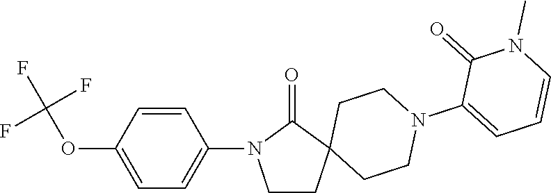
C1=CC(OC(F)(F)F)=CC=C1N1CCC2(C1=O)CCN(C1=CC=CN(C)C1=O)CC2
